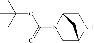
C1C2N(C(=O)OC(C)(C)C)CC(N1)C2
